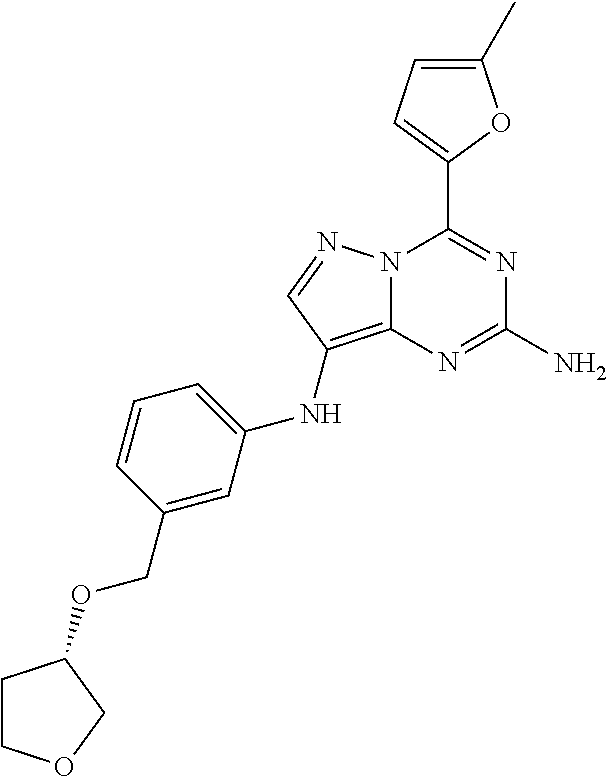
N12C(=C(NC3=CC=CC(COC4CCOC4)=C3)C=N1)N=C(N)N=C2C1=CC=C(C)O1
